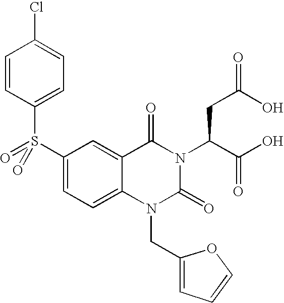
C1=C(S(=O)(C2=CC=C(Cl)C=C2)=O)C=C2C(=C1)N(CC1=CC=CO1)C(=O)N(C(C(=O)O)CC(O)=O)C2=O
